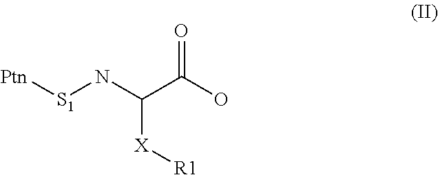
[Ptn][S1]NC(C(O)=O)[X][R1]
